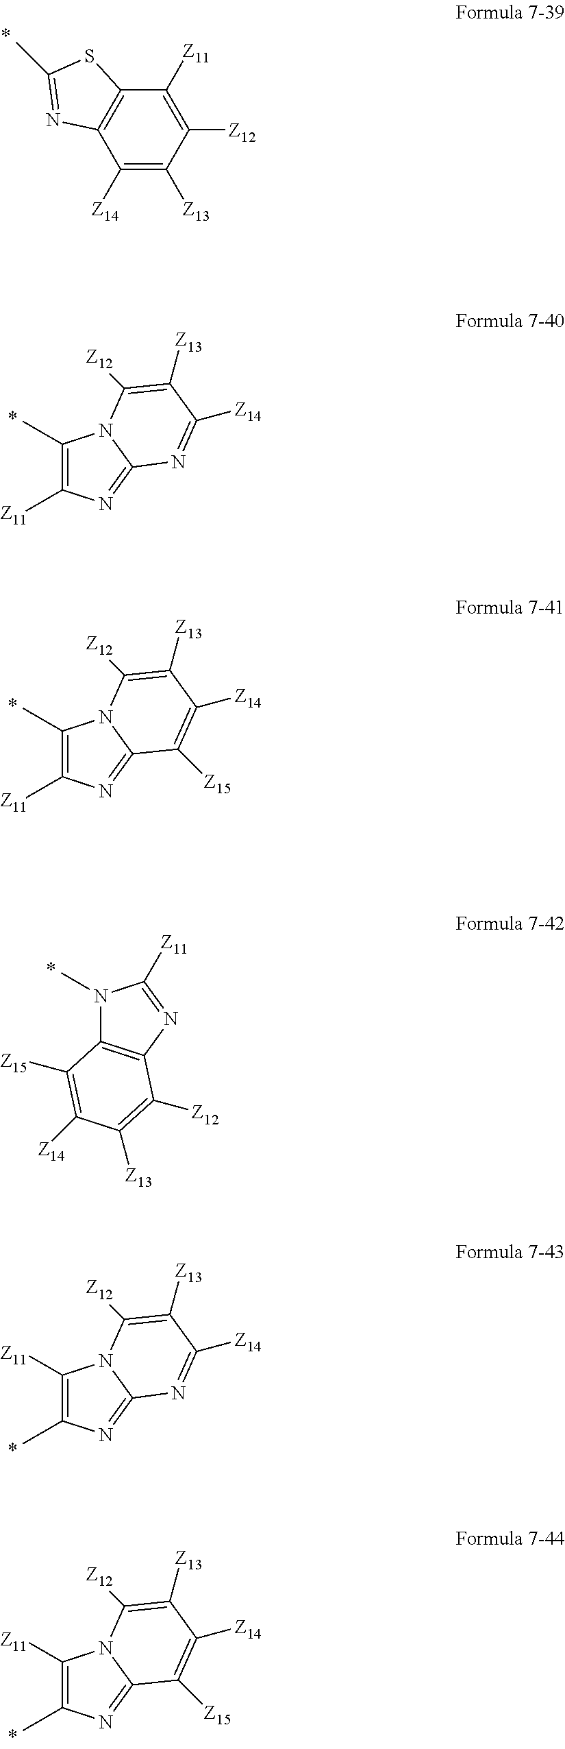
C1([Z14])=C([Z13])C([Z12])=C([Z11])C2=C1N=C(C)S2.C1(C)=C([Z11])N=C2N1C([Z12])=C([Z13])C([Z14])=N2.C1(C)=C([Z11])N=C2N1C([Z12])=C([Z13])C([Z14])=C2[Z15].N1(C)C2=C(N=C1[Z11])C([Z12])=C([Z13])C([Z14])=C2[Z15].C1([Z11])=C(C)N=C2N1C([Z12])=C([Z13])C([Z14])=N2.C1([Z11])=C(C)N=C2N1C([Z12])=C([Z13])C([Z14])=C2[Z15]
